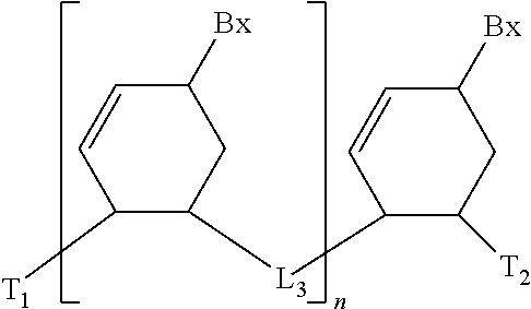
C1C([Bx])C=CC([T1])C1[L3]C1C=CC([Bx])CC1[T2]
